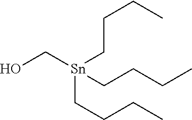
OC[Sn](CCCC)(CCCC)CCCC
